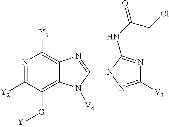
N1=C([Y2])C([G][Y1])=C2C(=C1[Y3])N=C(N1N=C([V3])N=C1NC(=O)CCl)N2[V4]
